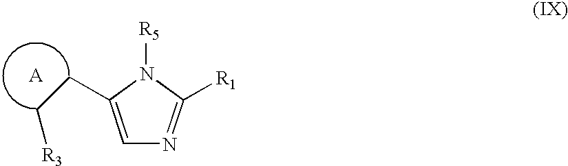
C1=C(CC[R3])N([R5])C([R1])=N1
